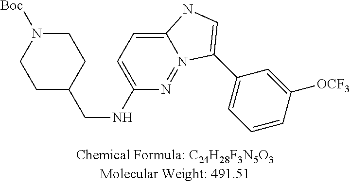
C1C(CNC2=CC=C3N(=N2)C(C2=CC=CC([OCF3])=C2)=CN3)CCN([Boc])C1
